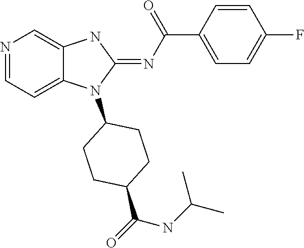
N1=CC=C2C(=C1)NC(=NC(C1=CC=C(F)C=C1)=O)N2C1CCC(C(=O)NC(C)C)CC1
